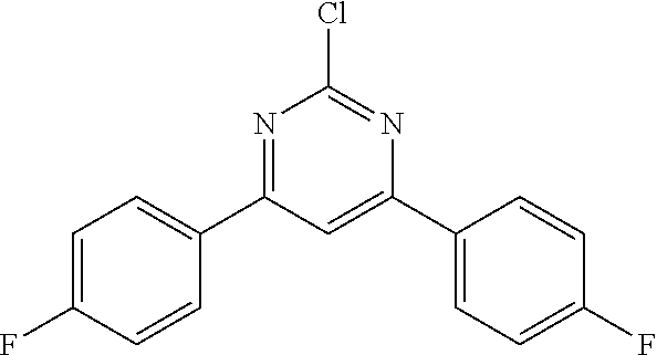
C1(F)=CC=C(C2=NC(Cl)=NC(C3=CC=C(F)C=C3)=C2)C=C1
